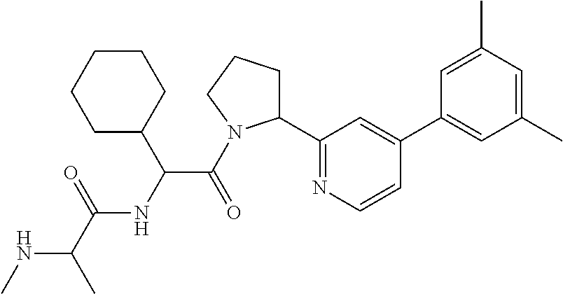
N(C(C)C(=O)NC(C(=O)N1C(C2=NC=CC(C3=CC(C)=CC(C)=C3)=C2)CCC1)C1CCCCC1)C
